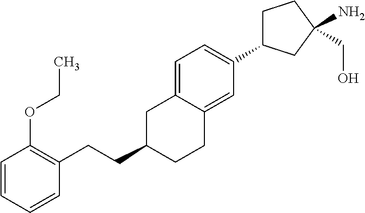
C(C1CCC2=CC(C3CCC(N)(CO)C3)=CC=C2C1)CC1=C(OCC)C=CC=C1
